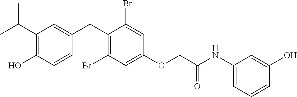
C1(CC2=CC(C(C)C)=C(O)C=C2)=C(Br)C=C(OCC(NC2=CC=CC(O)=C2)=O)C=C1Br
